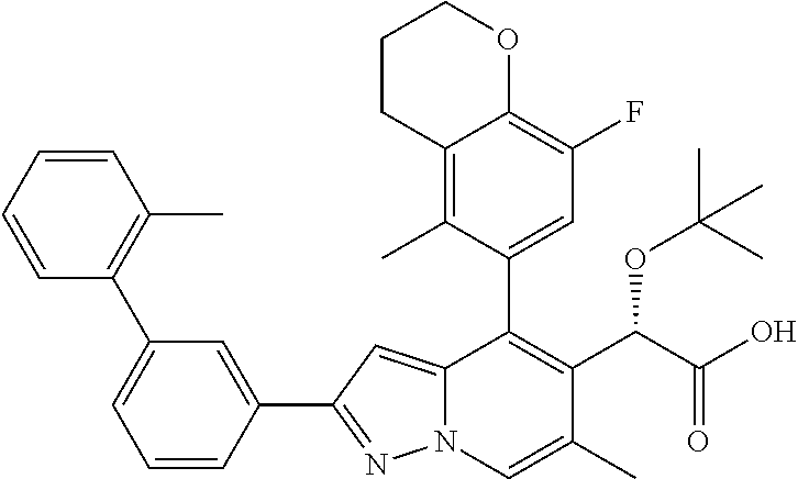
C1=CC(C2=NN3C(=C2)C(C2=CC(F)=C4C(=C2C)CCCO4)=C(C(C(=O)O)OC(C)(C)C)C(C)=C3)=CC(C2=C(C)C=CC=C2)=C1
